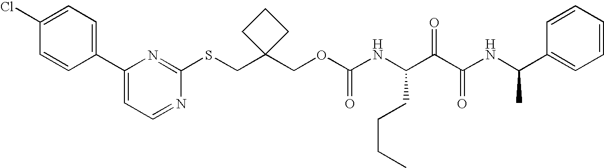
S(CC1(COC(NC(C(C(NC(C2=CC=CC=C2)C)=O)=O)CCCC)=O)CCC1)C1=NC(C2=CC=C(Cl)C=C2)=CC=N1
